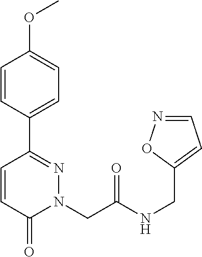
C1=CC(C2=NN(CC(NCC3=CC=NO3)=O)C(=O)C=C2)=CC=C1OC
